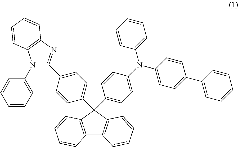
C12=C(C(C3=CC=C(C4=NC5=C(N4C4=CC=CC=C4)C=CC=C5)C=C3)(C3=CC=C(N(C4=CC=C(C5=CC=CC=C5)C=C4)C4=CC=CC=C4)C=C3)C3=C1C=CC=C3)C=CC=C2
